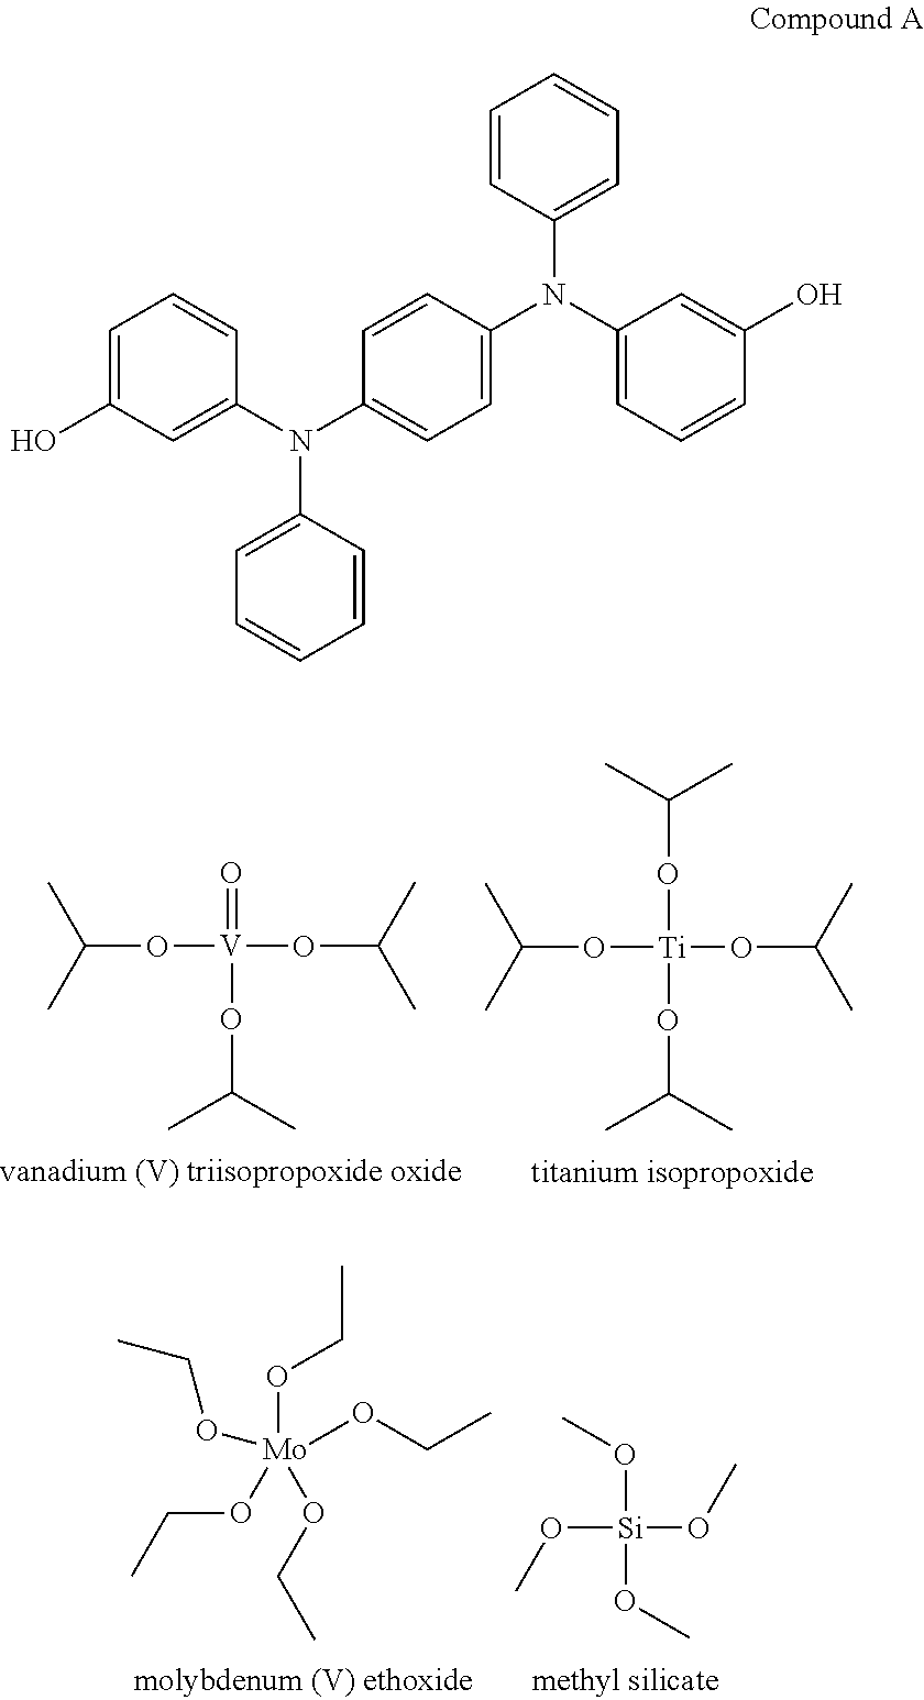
C(O[V](=O)(OC(C)C)OC(C)C)(C)C.C(O[Ti](OC(C)C)(OC(C)C)OC(C)C)(C)C.[Mo](OCC)(OCC)(OCC)(OCC)OCC.O([Si](OC)(OC)OC)C.C1=C(O)C=C(N(C2=CC=C(N(C3=CC=CC(O)=C3)C3=CC=CC=C3)C=C2)C2=CC=CC=C2)C=C1
